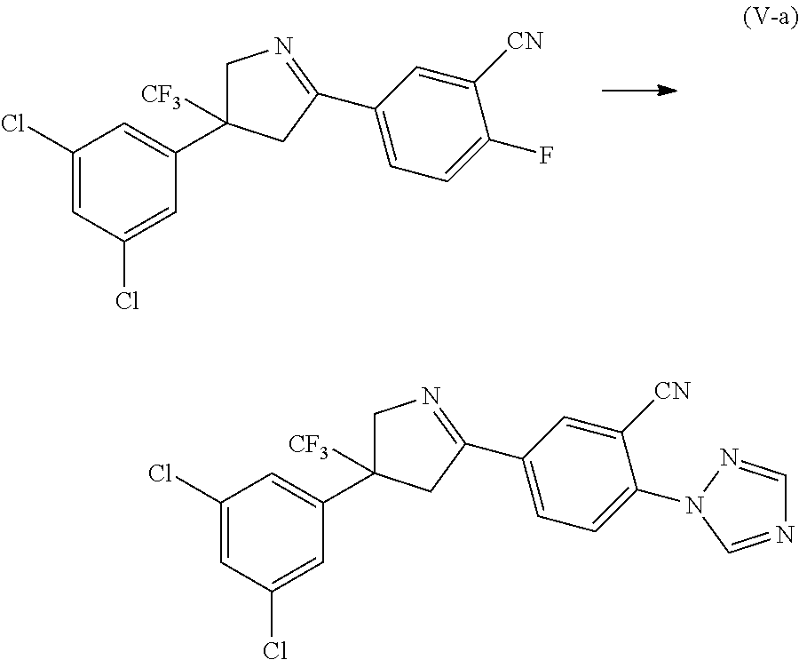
C1(Cl)=CC(Cl)=CC(C2([CF3])CN=C(C3=CC=C(F)C([CN])=C3)C2)=C1.C1(Cl)=CC(Cl)=CC(C2([CF3])CN=C(C3=CC=C(N4N=CN=C4)C([CN])=C3)C2)=C1
